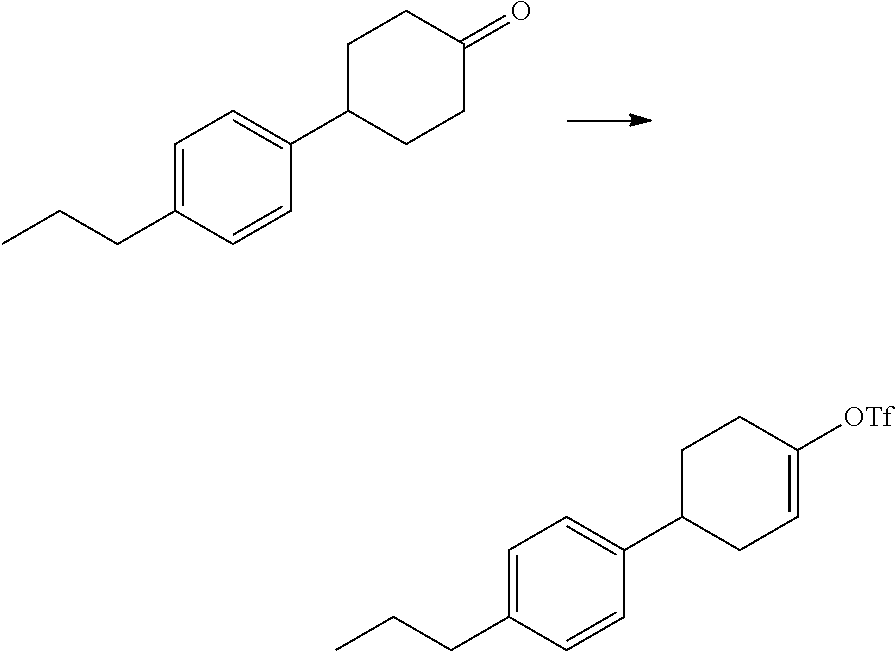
C1(CCC)=CC=C(C2CCC(=O)CC2)C=C1.C1(CCC)=CC=C(C2CCC([OTf])=CC2)C=C1
